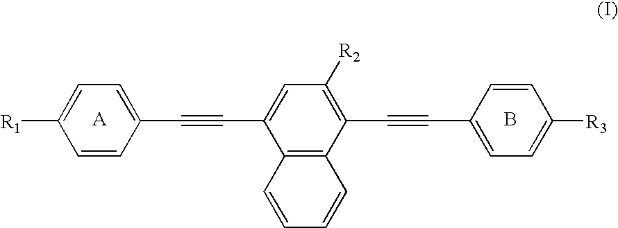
C1=CC(C#CC2=CC([R2])=C(C#CC3=CC=C([R3])C=C3)C3=C2C=CC=C3)=CC=C1[R1].B
